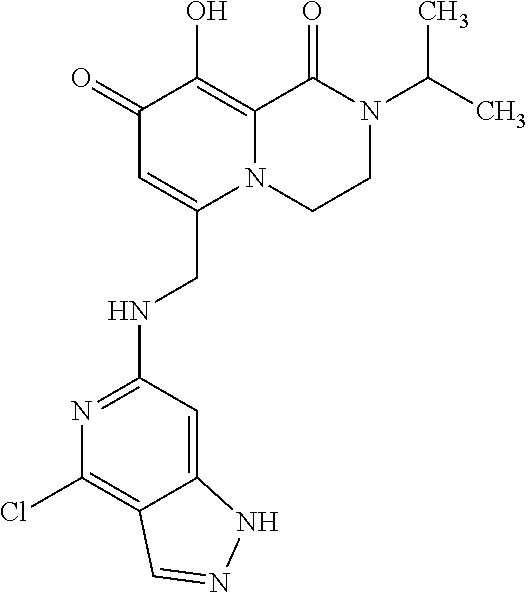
C1(=O)C=C(CNC2=NC(Cl)=C3C(=C2)NN=C3)N2C(=C1O)C(=O)N(C(C)C)CC2
